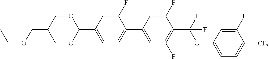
O1CC(COCC)COC1C1=CC=C(C2=CC(F)=C(C(OC3=CC=C([CF3])C(F)=C3)(F)F)C(F)=C2)C(F)=C1
